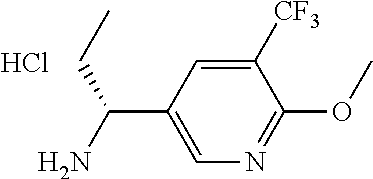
C1=C(C(N)CC)C=C([CF3])C(OC)=N1.Cl
